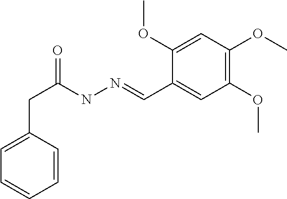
C1(OC)=CC(OC)=C(OC)C=C1C=NNC(CC1=CC=CC=C1)=O
